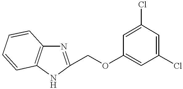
N1=C(COC2=CC(Cl)=CC(Cl)=C2)NC2=C1C=CC=C2
